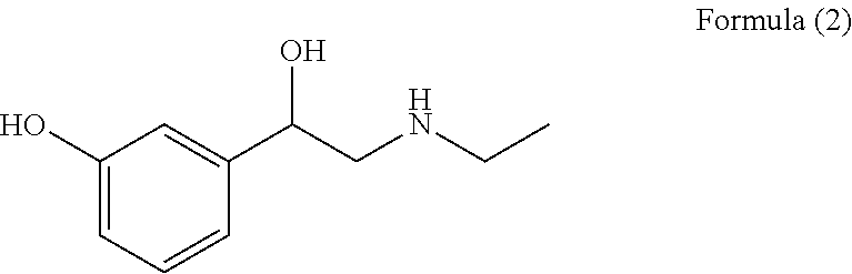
C1(O)=CC=CC(C(CNCC)O)=C1
